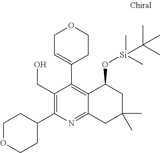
C(C1=C(C2CCOCC2)N=C2C(=C1C1=CCOCC1)C(O[Si](C)(C)C(C)(C)C)CC(C)(C)C2)O
